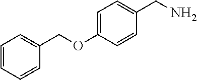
C1=C(OCC2=CC=CC=C2)C=CC(CN)=C1
